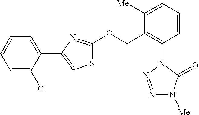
[Me]N1N=NN(C2=C(COC3=NC(C4=CC=CC=C4Cl)=CS3)C([Me])=CC=C2)C1=O
